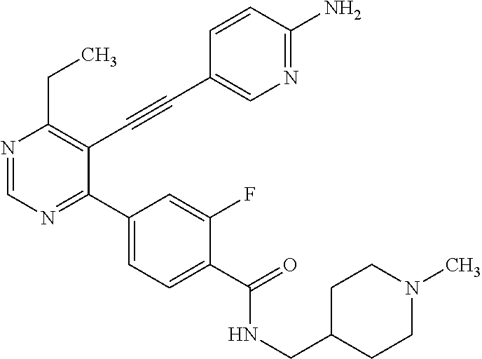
N1=CN=C(C2=CC=C(C(=O)NCC3CCN(C)CC3)C(F)=C2)C(C#CC2=CN=C(N)C=C2)=C1CC
